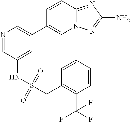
C12=NC(N)=NN1C=C(C1=CN=CC(NS(=O)(=O)CC3=C(C(F)(F)F)C=CC=C3)=C1)C=C2
